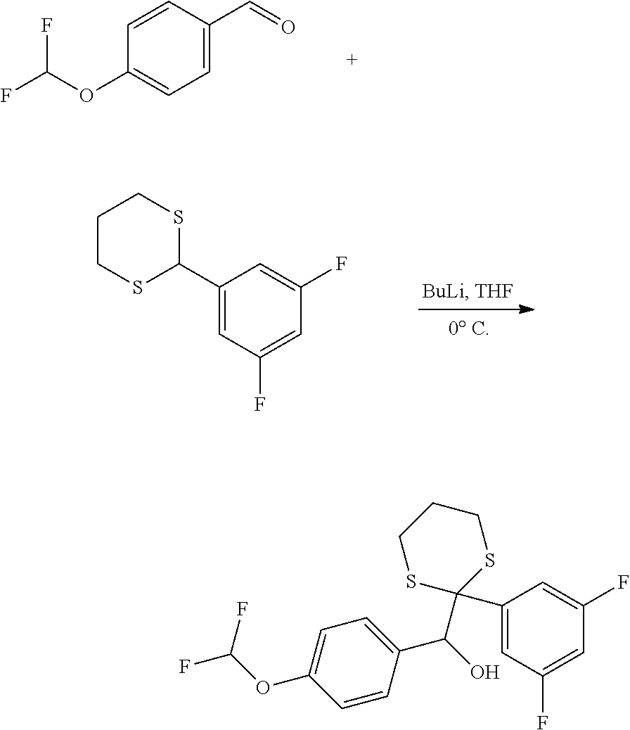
C1=CC(C=O)=CC=C1OC(F)F.C1CSC(C2=CC(F)=CC(F)=C2)SC1.C1(C2(C(C3=CC=C(OC(F)F)C=C3)O)SCCCS2)=CC(F)=CC(F)=C1
